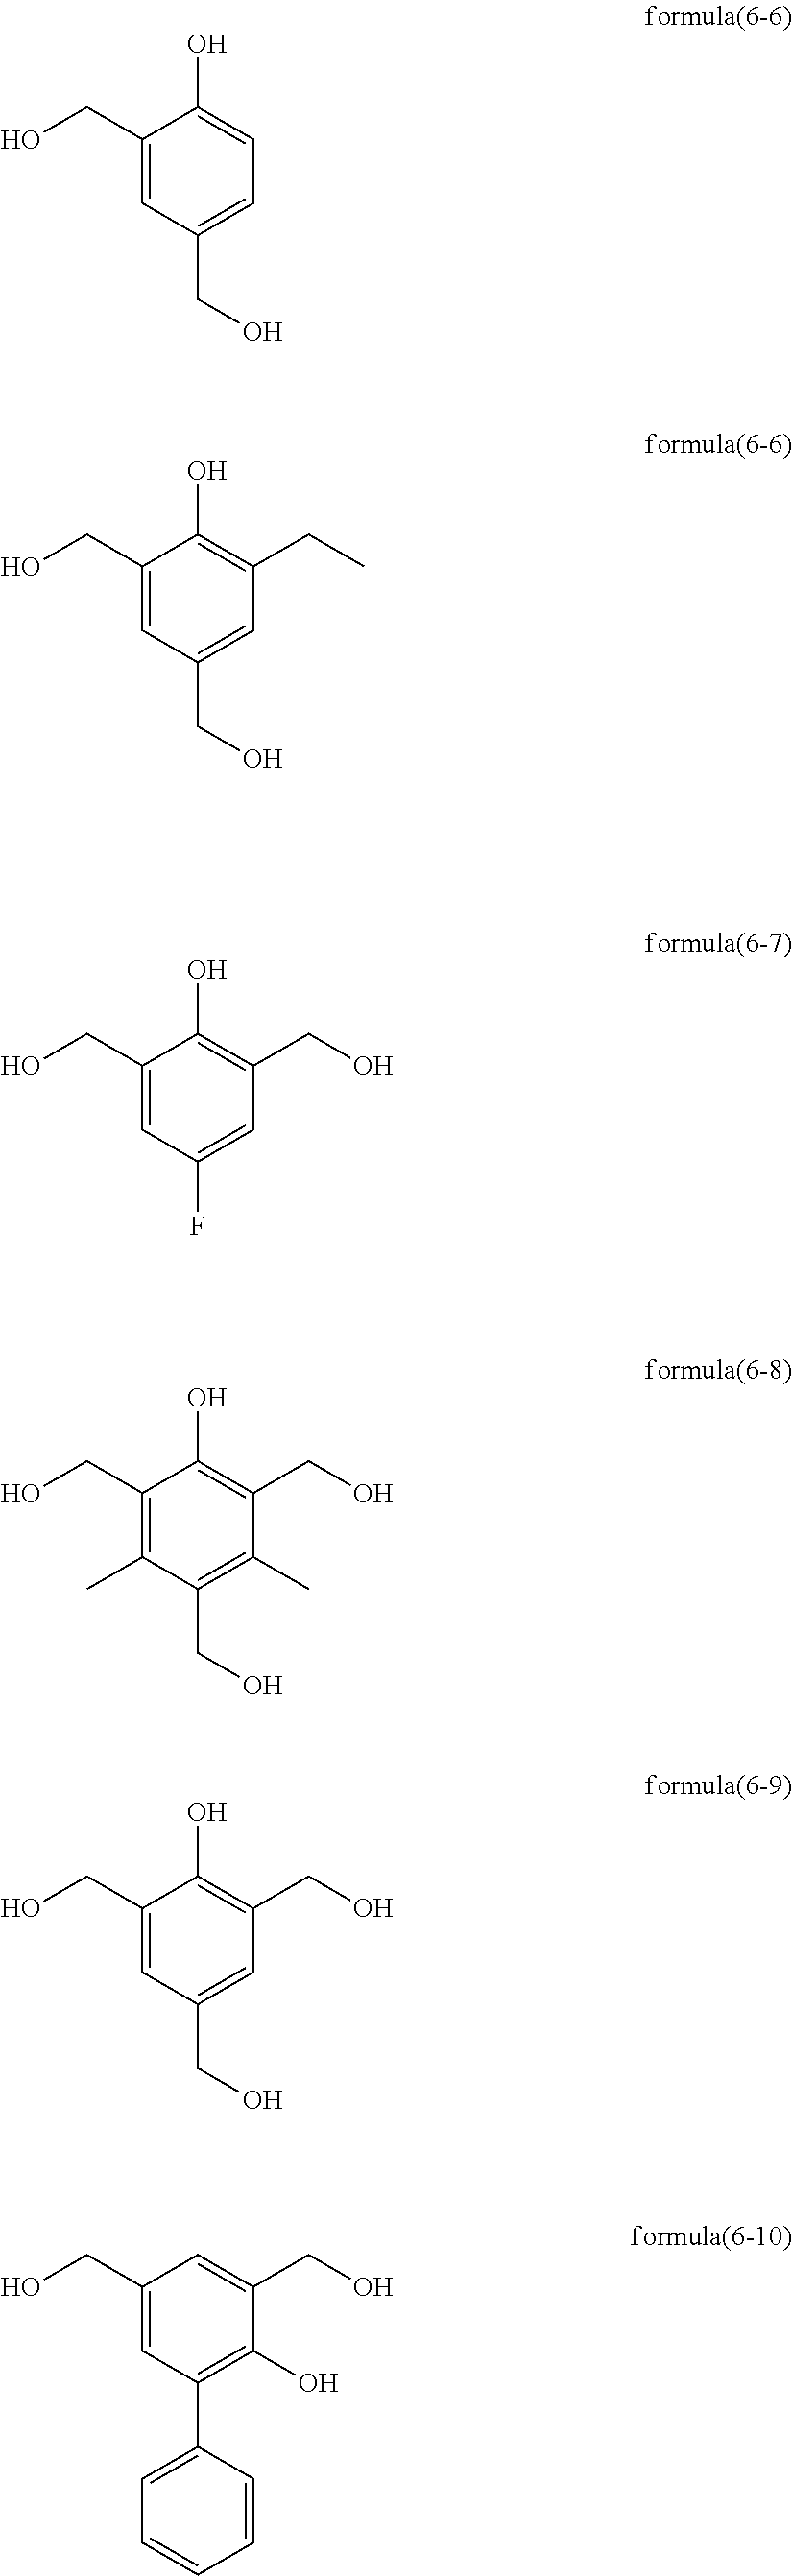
C1(CO)=CC(CO)=CC(CC)=C1O.C1(CO)=CC(F)=CC(CO)=C1O.C1(CO)=C(C)C(CO)=C(C)C(CO)=C1O.C1(CO)=CC(CO)=CC=C1O.C1(CO)=CC(CO)=CC(CO)=C1O.C1(CO)=CC(C2=CC=CC=C2)=C(O)C(CO)=C1
